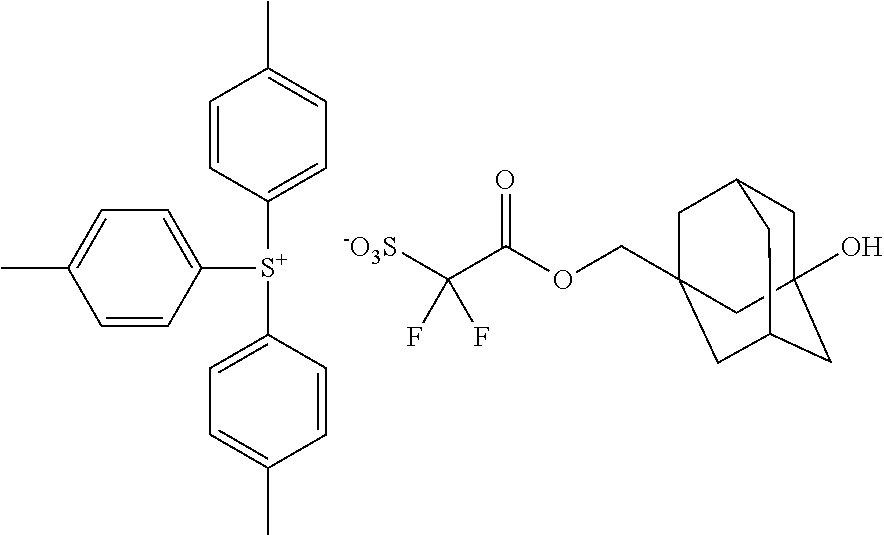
C1=C(C)C=CC([S+](C2=CC=C(C)C=C2)C2=CC=C(C)C=C2)=C1.C1C2(O)CC3CC(COC(C([-O3S])(F)F)=O)(CC1C3)C2
